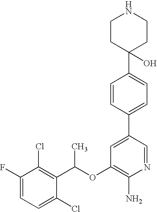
FC1=CC=C(Cl)C(C(OC2=C(N)N=CC(C3=CC=C(C4(O)CCNCC4)C=C3)=C2)C)=C1Cl
